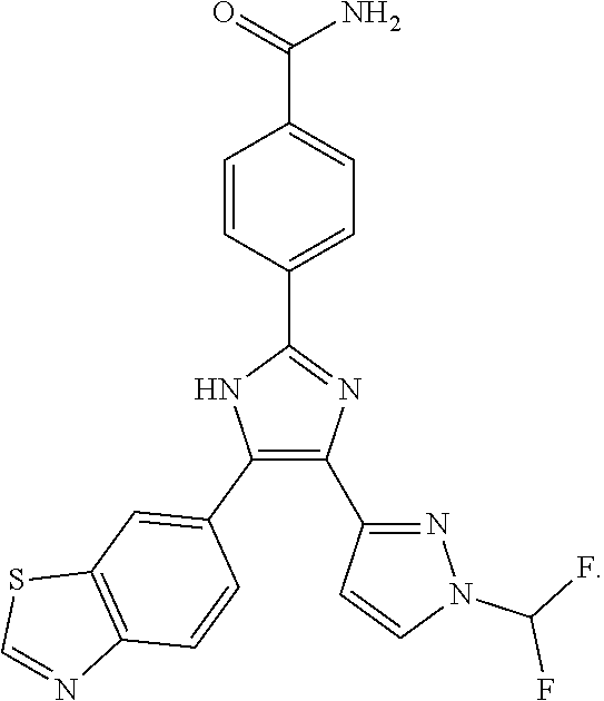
C1(C2=CC3=C(C=C2)N=CS3)=C(C2=NN(C(F)F)C=C2)N=C(C2=CC=C(C(=O)N)C=C2)N1
